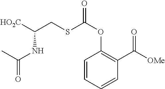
C1=CC=CC(C([OMe])=O)=C1OC(=O)SCC([HO2C])NC(=O)C
